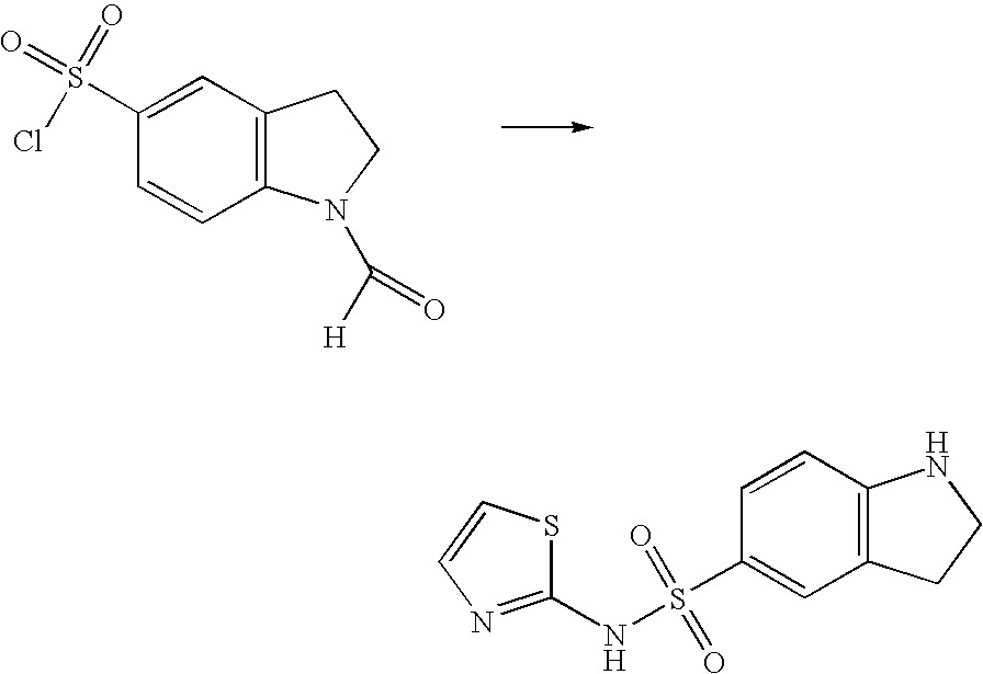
C1=C(S(=O)(=O)Cl)C=CC2=C1CCN2C([H])=O.C1=CC(S(=O)(=O)NC2=NC=CS2)=CC2=C1NCC2
